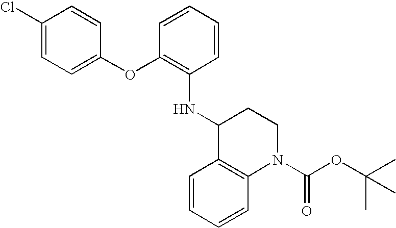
C1(Cl)=CC=C(OC2=C(NC3C4=C(N(C(OC(C)(C)C)=O)CC3)C=CC=C4)C=CC=C2)C=C1
